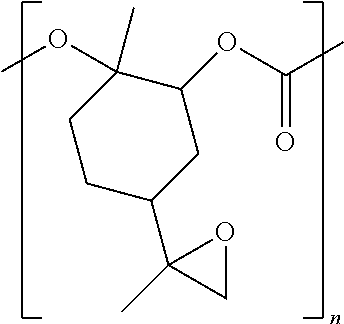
C1C(OC(C)=O)C(OC)(C)CCC1C1(C)OC1
